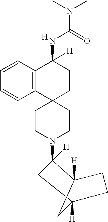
C1C2([H])CCC([H])(C2)C1(N1CCC2(CC1)CCC(NC(N(C)C)=O)([H])C1=C2C=CC=C1)[H].[H]
